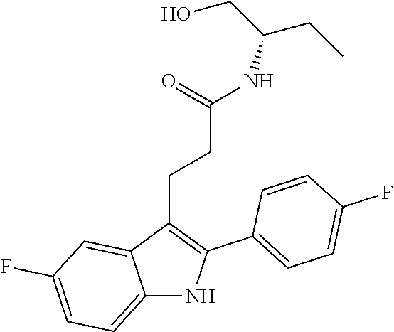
C(C(CC)NC(CCC1=C(C2=CC=C(F)C=C2)NC2=CC=C(F)C=C12)=O)O
